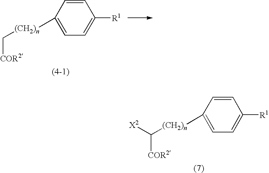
C1=CC([(CH2)n]C([X2])[COR2])=CC=C1[R1].C1=CC([(CH2)n]C[COR2])=CC=C1[R1]
